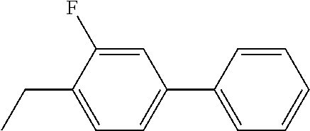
C1(C2=CC=CC=C2)=CC=C(CC)C(F)=C1
